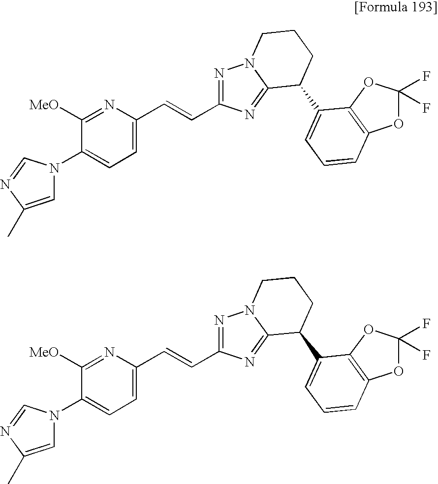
N1(C2=CC=C(C=CC3=NN4C(=N3)C(C3=CC=CC5=C3OC(F)(F)O5)CCC4)N=C2[MeO])C=C(C)N=C1.N1(C2=CC=C(C=CC3=NN4C(=N3)C(C3=CC=CC5=C3OC(F)(F)O5)CCC4)N=C2[MeO])C=C(C)N=C1
